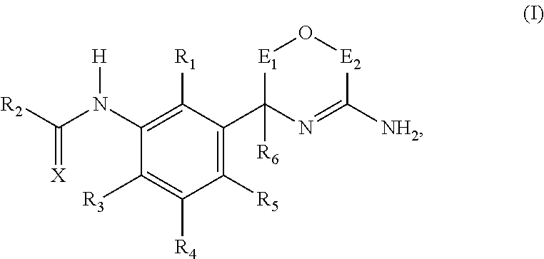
C1([R5])=C(C2([R6])N=C([NH2])[E2]O[E1]2)C([R1])=C(N(C([R2])=[X])[H])C([R3])=C1[R4]
